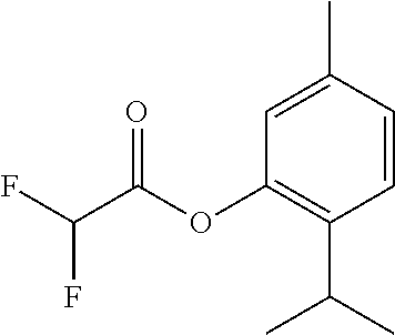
C1=CC(C)=CC(OC(C(F)F)=O)=C1C(C)C
